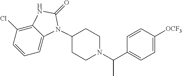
C1=CC=C2C(=C1Cl)NC(=O)N2C1CCN(C(C2=CC=C([OCF3])C=C2)C)CC1
